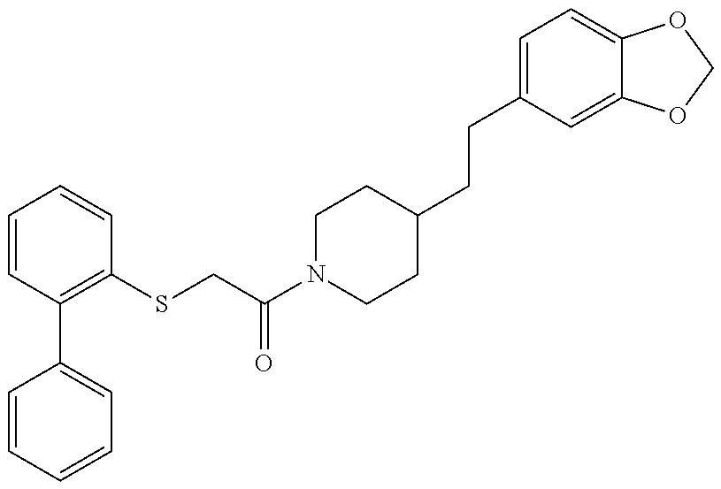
C1=CC=CC=C1C1=C(SCC(N2CCC(CCC3=CC=C4C(=C3)OCO4)CC2)=O)C=CC=C1
